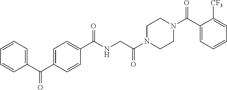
C(NCC(N1CCN(C(C2=CC=CC=C2[CF3])=O)CC1)=O)(=O)C1=CC=C(C(=O)C2=CC=CC=C2)C=C1
